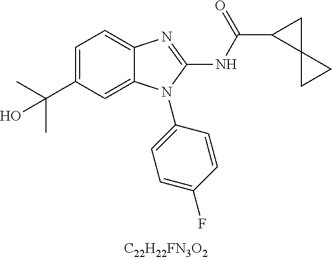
C1=C(C(C)(C)O)C=C2C(=C1)N=C(NC(C1C3(C1)CC3)=O)N2C1=CC=C(F)C=C1
